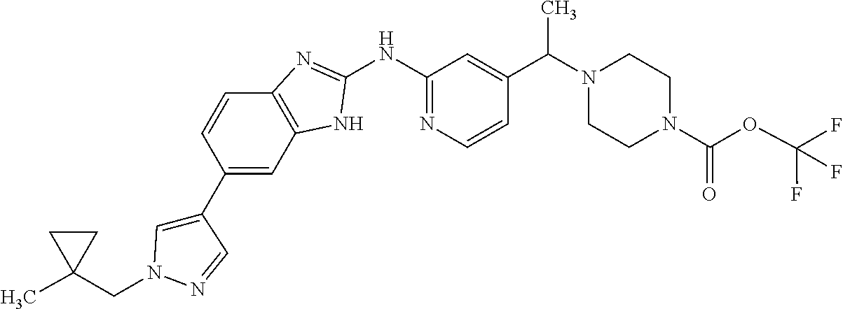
C12=C(NC(NC3=NC=CC(C(N4CCN(C(=O)OC(F)(F)F)CC4)C)=C3)=N1)C=C(C1=CN(CC3(C)CC3)N=C1)C=C2
